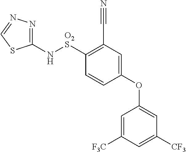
C1(N[O2S]C2=C(C#N)C=C(OC3=CC([CF3])=CC([F3C])=C3)C=C2)=NN=CS1
